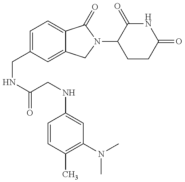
C(NC(=O)CNC1=CC(N(C)C)=C(C)C=C1)C1=CC=C2C(=C1)CN(C1CCC(=O)NC1=O)C2=O
